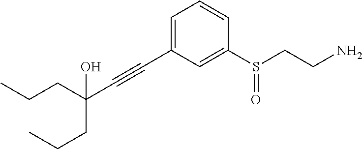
C(CC(C#CC1=CC=CC(S(CCN)=O)=C1)(O)CCC)C
